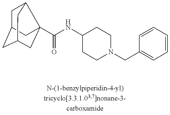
C1C2CC3CC(C(NC4CCN(CC5=CC=CC=C5)CC4)=O)(C1C3)C2
